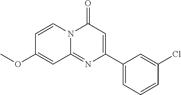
C1=CN2C(=NC(C3=CC=CC(Cl)=C3)=CC2=O)C=C1OC
